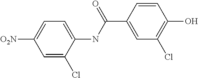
C1=C(Cl)C(NC(C2=CC(Cl)=C(O)C=C2)=O)=CC=C1[O2N]
